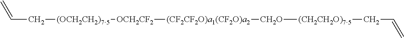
C(C[(OCH2CH2)75][OCH2CF2][(CF2CF2O)a1(CF2O)a2][CH2O][(CH2CH2O)75]CC=C)=C
